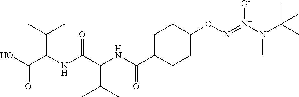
[N+](N(C(C)(C)C)C)(=NOC1CCC(C(NC(C(NC(C(O)=O)C(C)C)=O)C(C)C)=O)CC1)[O-]
